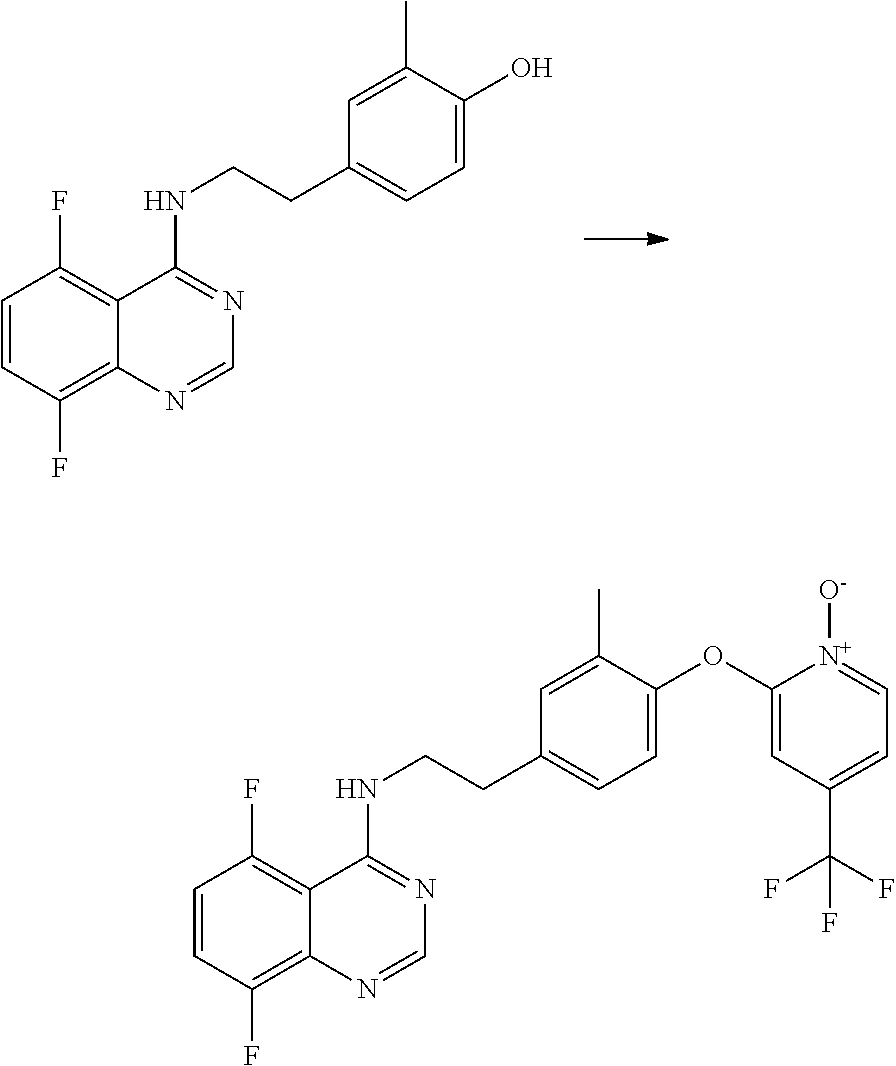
C1=CC(F)=C2C(=C1F)C(NCCC1=CC=C(O)C(C)=C1)=NC=N2.C1=CC(F)=C2C(=C1F)C(NCCC1=CC=C(OC3=CC(C(F)(F)F)=CC=[N+]3[O-])C(C)=C1)=NC=N2
